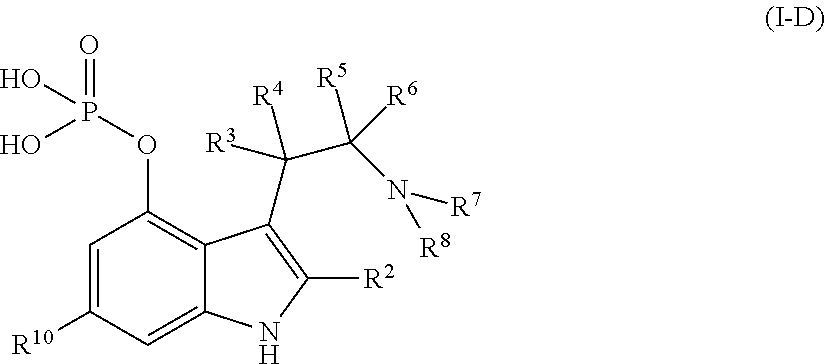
C1=C([R10])C=C2C(=C1OP(O)(O)=O)C(C([R3])(C(N([R7])[R8])([R6])[R5])[R4])=C([R2])N2
